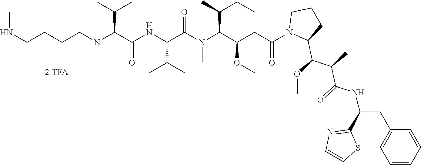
C(CN(C(C(NC(C(N(C(C(CC(N1C(C(OC)C(C)C(=O)NC(CC2=CC=CC=C2)C2=NC=CS2)CCC1)=O)OC)C(CC)C)C)=O)C(C)C)=O)C(C)C)C)CCNC
